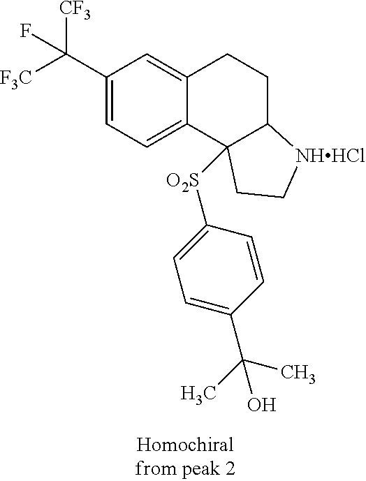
C1(C([F3C])([CF3])F)=CC=C2C(=C1)CCC1C2([O2S]C2=CC=C(C(C)(C)O)C=C2)CC[NHHCl]1
